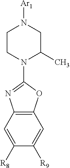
C1CN(C2=NC3=C(O2)C=C([R9])C([R8])=C3)C(C)CN1[Ar1]
